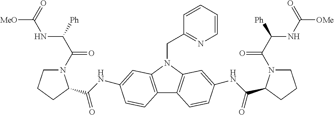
C12=C(N(CC3=NC=CC=C3)C3=C1C=CC(NC(=O)C1N(C(C([Ph])NC([OMe])=O)=O)CCC1)=C3)C=C(NC(=O)C1N(C(C([Ph])NC([MeO])=O)=O)CCC1)C=C2
